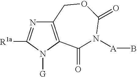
C12=C(N([G])C([R1a])=N1)C(=O)N([A]B)C(=O)OC2
